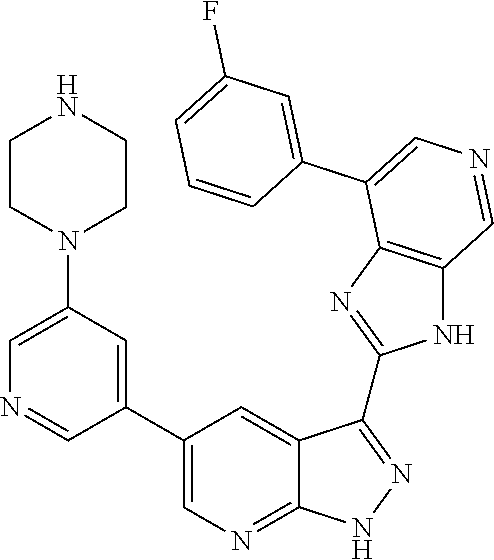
C1=C(N2CCNCC2)C=C(C2=CN=C3C(=C2)C(C2=NC4=C(N2)C=NC=C4C2=CC(F)=CC=C2)=NN3)C=N1
